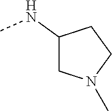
C1(NC)CN(C)CC1
